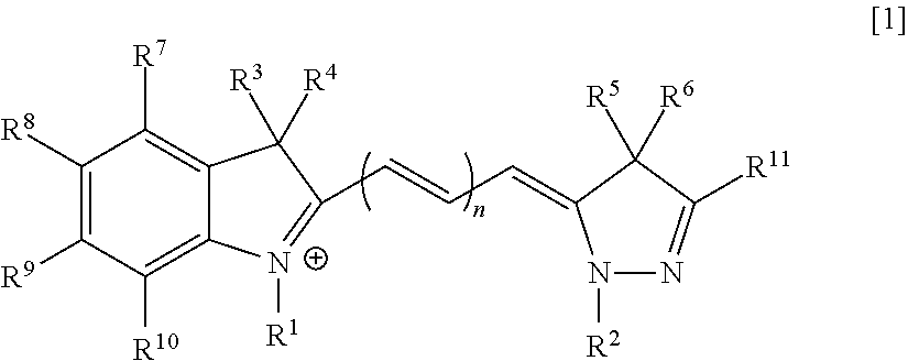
C1([R8])=C([R9])C([R10])=C2C(=C1[R7])C([R4])([R3])C(C=CC=C1N([R2])N=C([R11])C1([R6])[R5])=[N+]2[R1]
